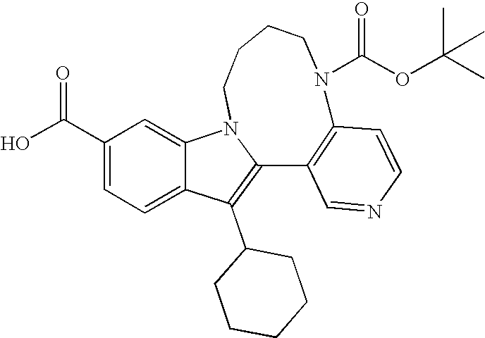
C1(C(O)=O)=CC=C2C(=C1)N1CCCCN(C(OC(C)(C)C)=O)C3=C(C1=C2C1CCCCC1)C=NC=C3
